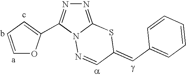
N1=C2N(N=CC(=CC3=CC=CC=C3)S2)C(C2=CC=CO2)=N1
